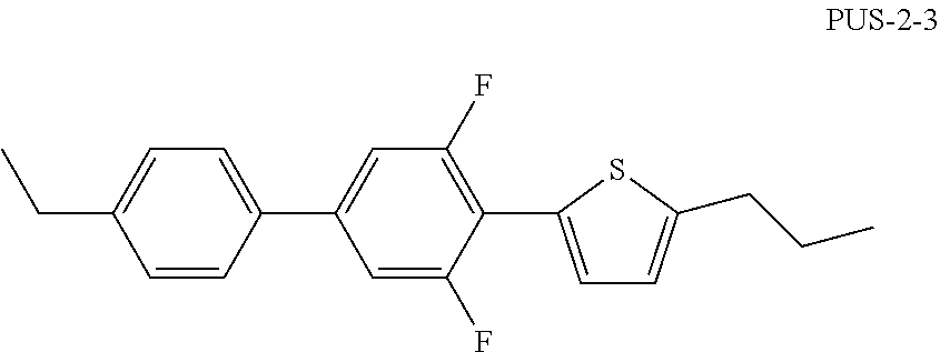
C1=CC(C2=CC(F)=C(C3=CC=C(CCC)S3)C(F)=C2)=CC=C1CC
